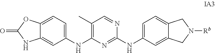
C1([NH]C2=C(C)C=NC([NH]C3=CC=C4C(=C3)CN([Rb])C4)=N2)=CC=C2C(=C1)[NH]C(=O)O2
